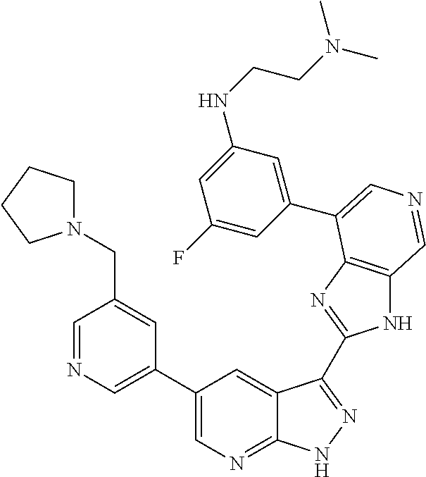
C1(C2=CN=CC(CN3CCCC3)=C2)=CN=C2C(=C1)C(C1=NC3=C(N1)C=NC=C3C1=CC(NCCN(C)C)=CC(F)=C1)=NN2
